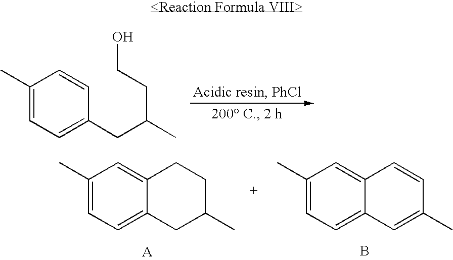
C1(C)=CC=C2C(=C1)CCC(C)C2.C1(C)=CC=C2C(=C1)C=CC(C)=C2.B.C1(C)=CC=C(CC(C)CCO)C=C1
